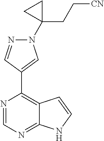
N1(C2(CC[CN])CC2)N=CC(C2=C3C(=NC=N2)NC=C3)=C1
